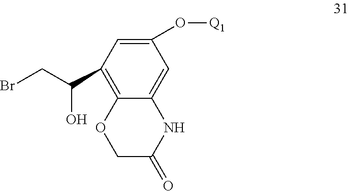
C1(O[Q1])=CC(C(CBr)O)=C2C(=C1)NC(=O)CO2
